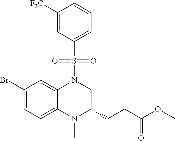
N1(C)C(CCC(OC)=O)CN(S(=O)(=O)C2=CC=CC([F3C])=C2)C2=CC(Br)=CC=C12
